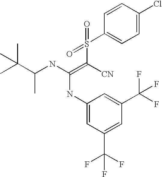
C1(NC(=C([CN])S(C2=CC=C(Cl)C=C2)(=O)=O)NC(C(C)(C)C)C)=CC(C(F)(F)F)=CC(C(F)(F)F)=C1
